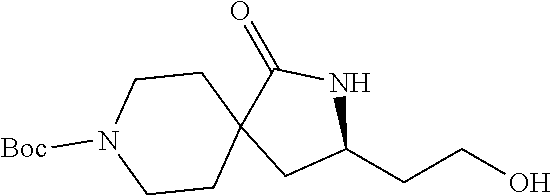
C1C(CCO)NC(=O)C12CCN([Boc])CC2
